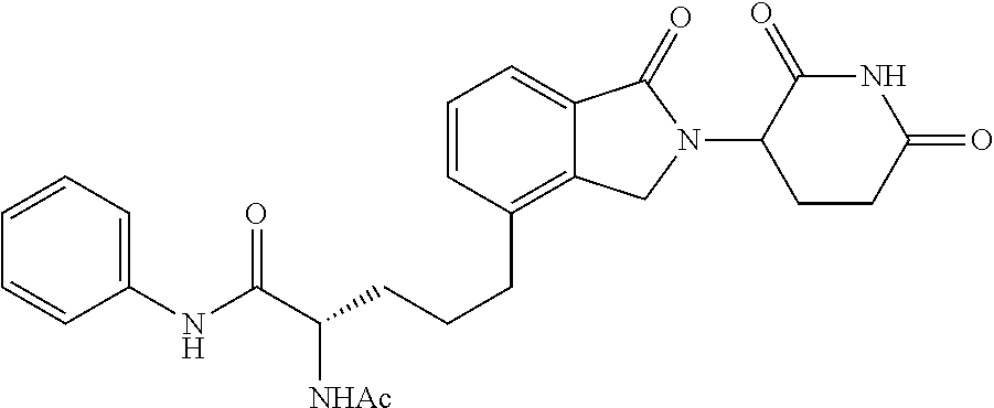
C(CC1=C2C(=CC=C1)C(=O)N(C1C(=O)NC(=O)CC1)C2)CC(C(NC1=CC=CC=C1)=O)[NHAc]
